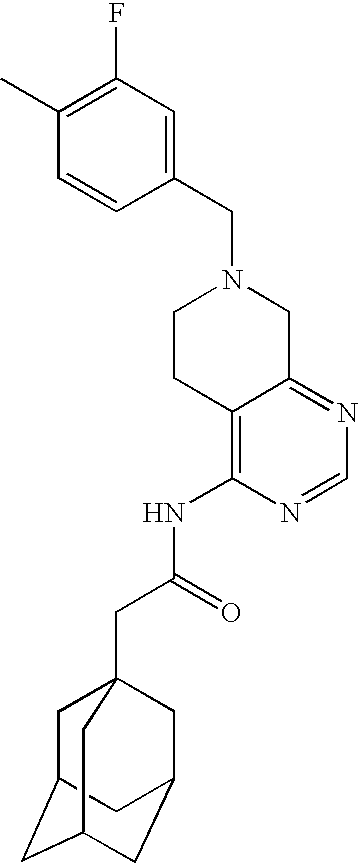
C1(CN2CCC3=C(NC(CC45CC6CC(CC(C4)C6)C5)=O)N=CN=C3C2)=CC(F)=C(C)C=C1
